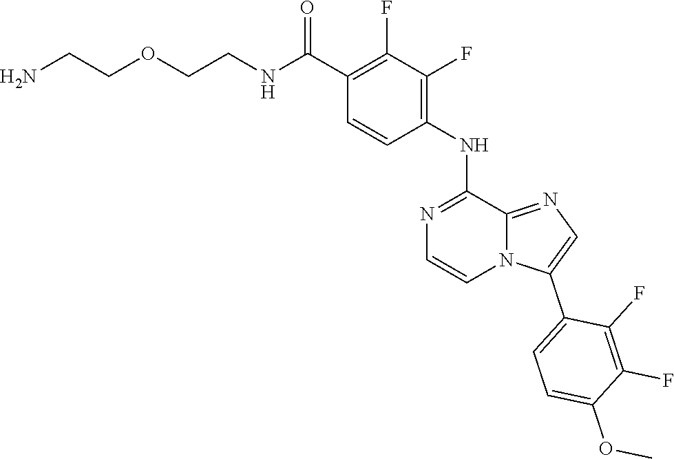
O(C)C1=CC=C(C2=CN=C3N2C=CN=C3NC2=C(F)C(F)=C(C(NCCOCCN)=O)C=C2)C(F)=C1F
